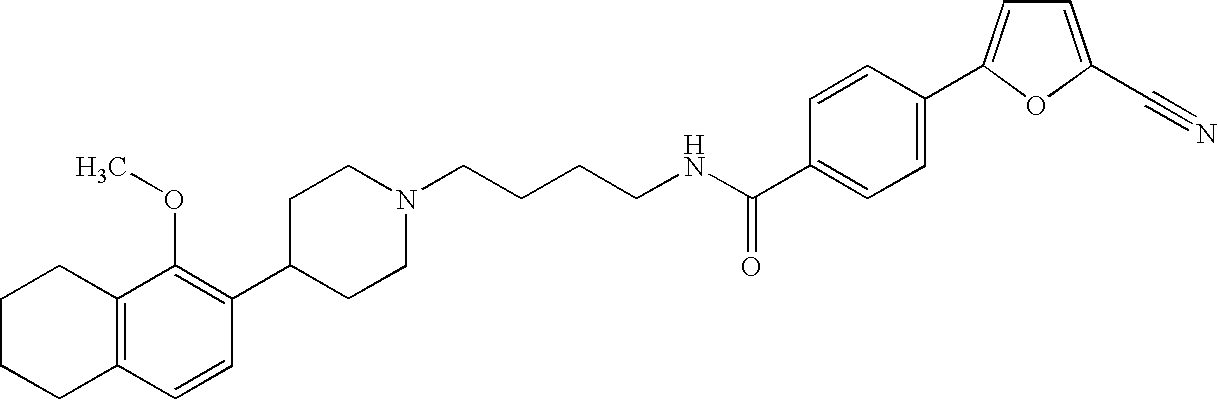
C1(C2=C(OC)C3=C(C=C2)CCCC3)CCN(CCCCNC(=O)C2=CC=C(C3=CC=C(C#N)O3)C=C2)CC1
